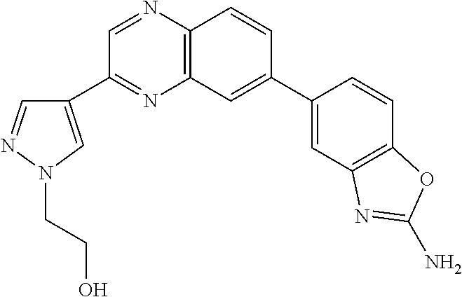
C12=C(C=C(C3=CC4=C(C=C3)OC(N)=N4)C=C1)N=C(C1=CN(CCO)N=C1)C=N2
